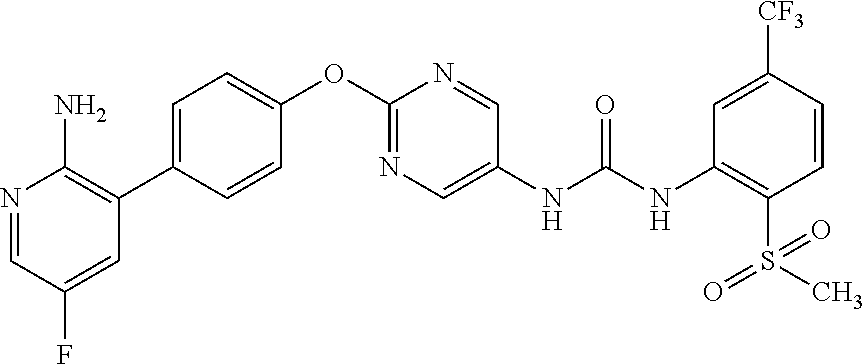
C1(OC2=NC=C(NC(NC3=C(S(C)(=O)=O)C=CC([CF3])=C3)=O)C=N2)=CC=C(C2=C(N)N=CC(F)=C2)C=C1
